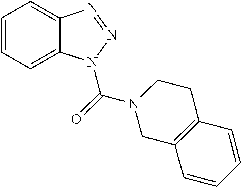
C1=CC=C2C(=C1)N=NN2C(=O)N1CC2=C(CC1)C=CC=C2
